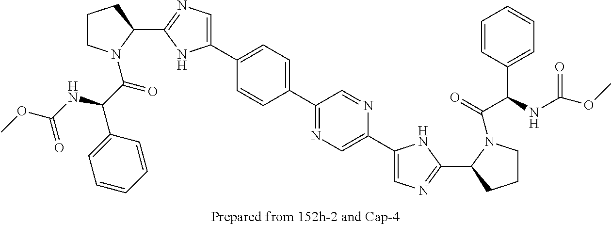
C1CN(C(=O)C(NC(OC)=O)C2=CC=CC=C2)C(C2=NC=C(C3=CC=C(C4=NC=C(C5=CN=C(C6N(C(=O)C(C7=CC=CC=C7)NC(OC)=O)CCC6)N5)N=C4)C=C3)N2)C1
